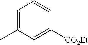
C1=C(C)C=C([CO2Et])C=C1
